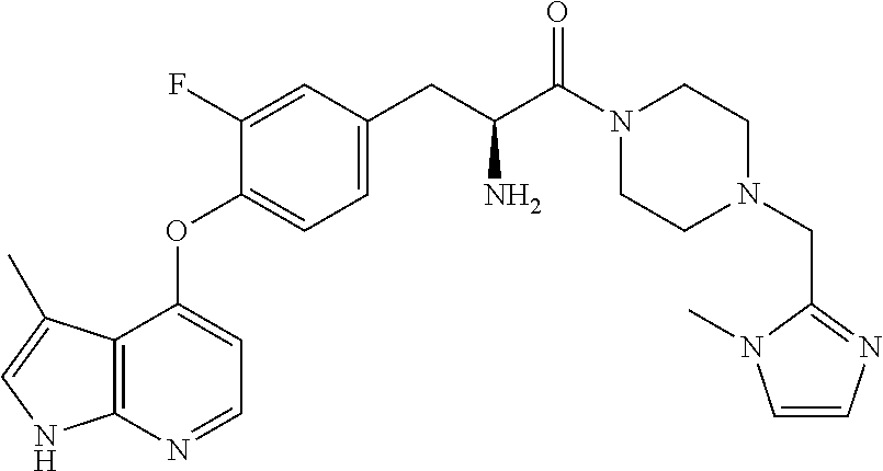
C1CN(CC2=NC=CN2C)CCN1C(C(CC1=CC=C(OC2=CC=NC3=C2C(C)=CN3)C(F)=C1)N)=O
